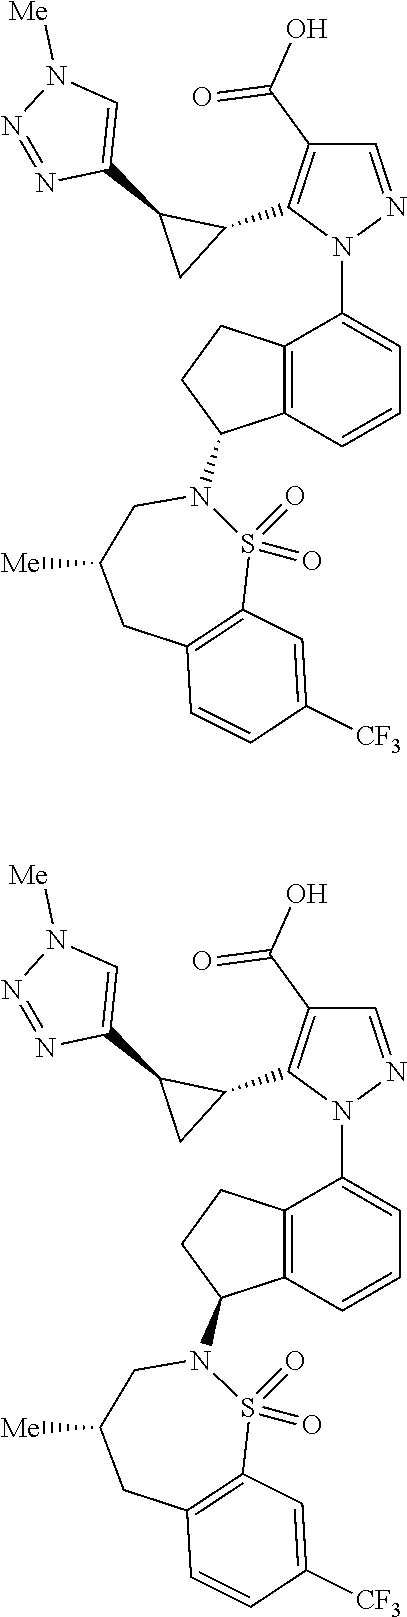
C1=NN(C2=CC=CC3=C2CCC3N2CC([Me])CC3=C(S2(=O)=O)C=C([CF3])C=C3)C(C2C(C3=CN([Me])N=N3)C2)=C1C(O)=O.C1=NN(C2=CC=CC3=C2CCC3N2CC([Me])CC3=C(S2(=O)=O)C=C([CF3])C=C3)C(C2C(C3=CN([Me])N=N3)C2)=C1C(O)=O
